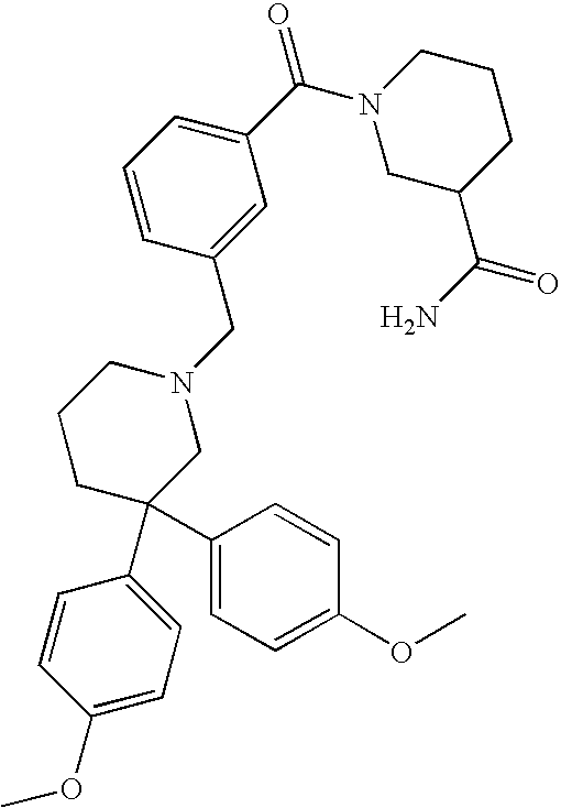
C1(C(N2CC(C(N)=O)CCC2)=O)=CC=CC(CN2CCCC(C3=CC=C(OC)C=C3)(C3=CC=C(OC)C=C3)C2)=C1
